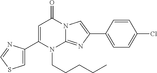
C1(C2=CSC=N2)=CC(=O)N2C(=NC(C3=CC=C(Cl)C=C3)=C2)N1CCCCC
